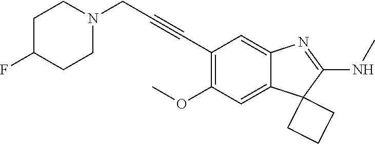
C(C1=C(OC)C=C2C(=C1)N=C(NC)C21CCC1)#CCN1CCC(F)CC1
